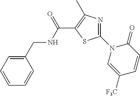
C1=CC=CC(CNC(C2=C(C)N=C(N3C=C([F3C])C=CC3=O)S2)=O)=C1
